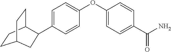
C1=C(C2C3CCC(CC3)C2)C=CC(OC2=CC=C(C(N)=O)C=C2)=C1
